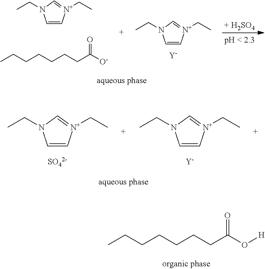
C1=C[N+](CC)=CN1CC.CCCCCCCC([O-])=O.C1=C[N+](CC)=CN1CC.[Y].C1=C[N+](CC)=CN1CC.[Y].C1=C[N+](CC)=CN1CC.[SO42-].CCCCCCCC(O[H])=O
